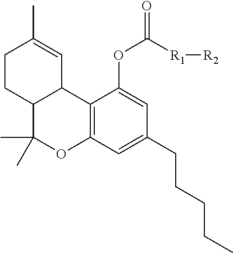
C1CC2C(C=C1C)C1=C(OC2(C)C)C=C(CCCCC)C=C1OC(=O)[R1][R2]
